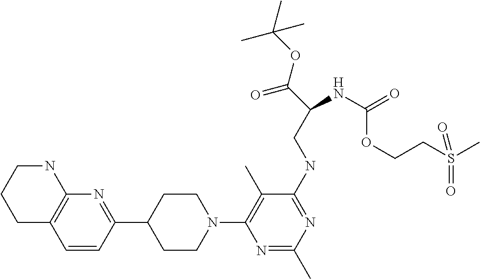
C1C2=C(NCC1)N=C(C1CCN(C3=C(C)C(NCC(C(=O)OC(C)(C)C)NC(=O)OCCS(C)(=O)=O)=NC(C)=N3)CC1)C=C2
